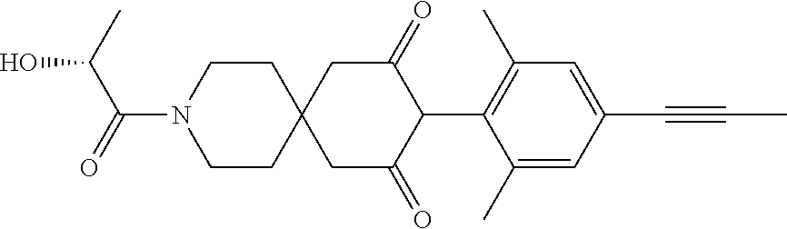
C1CN(C(=O)C(C)O)CCC12CC(=O)C(C1=C(C)C=C(C#CC)C=C1C)C(=O)C2
